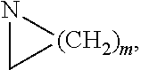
N1C[(CH2)m]1
